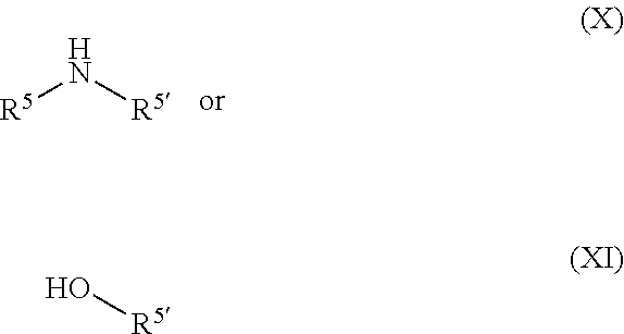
N([R5])[R5].O[R5]
